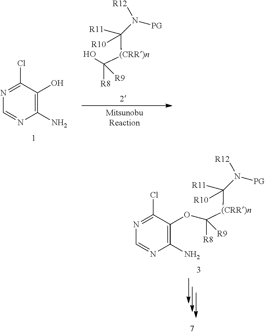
OC([R8])([R9])[(CRR)n]C([R10])([R11])N([R12])[PG].C1(N)=C(O)C(Cl)=NC=N1.C1(N)=C(OC([R8])([R9])[(CRR)n]C([R10])([R11])N([R12])[PG])C(Cl)=NC=N1
